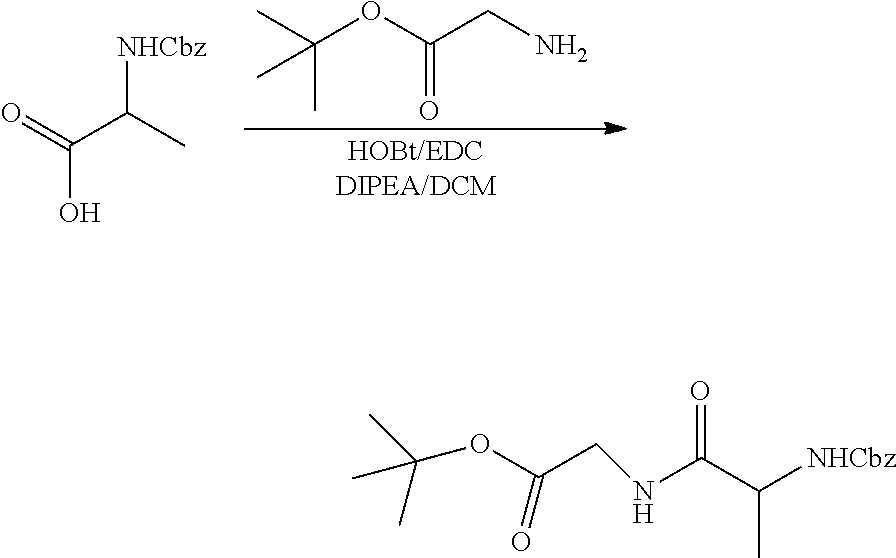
C(OC(CN)=O)(C)(C)C.[NHCbz]C(C)C(=O)O.N(C(C([NHCbz])C)=O)CC(OC(C)(C)C)=O
